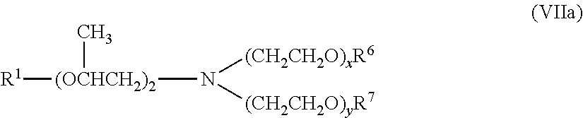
[(OCHCH2)2](N([(CH2CH2O)xR6])[(CH2CH2O)yR7])([R1])C
